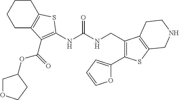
C1C2=C(CCC1)SC(NC(NCC1=C(C3=CC=CO3)SC3=C1CCNC3)=O)=C2C(OC1COCC1)=O
